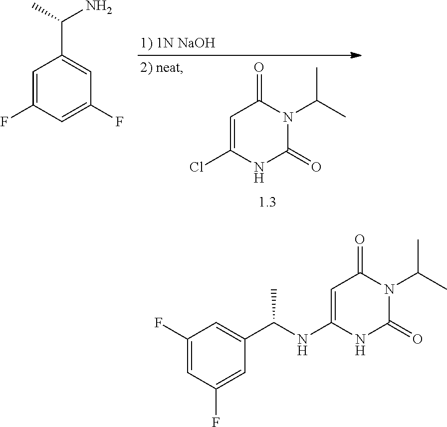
C1=C(F)C=C(F)C=C1C(C)N.C1=C(Cl)NC(=O)N(C(C)C)C1=O.C1=C(NC(C2=CC(F)=CC(F)=C2)C)NC(=O)N(C(C)C)C1=O
